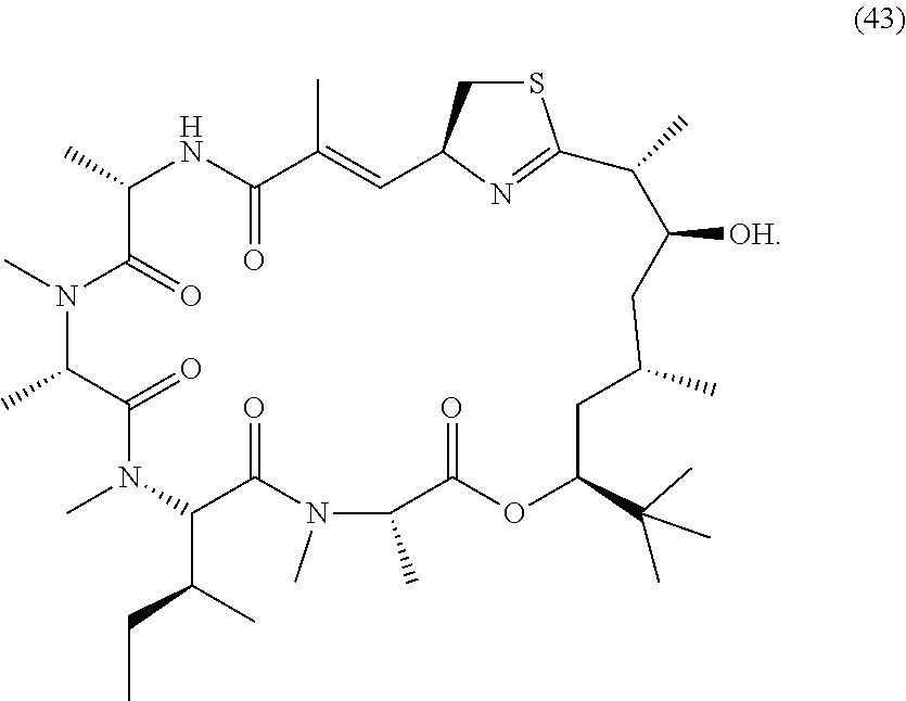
N1(C)C(C)C(=O)N(C)C(C(C)CC)C(=O)N(C)C(C)C(=O)OC(C(C)(C)C)CC(C)CC([OH])C(C)C2=NC(CS2)C=C(C)C(=O)NC(C)C1=O
